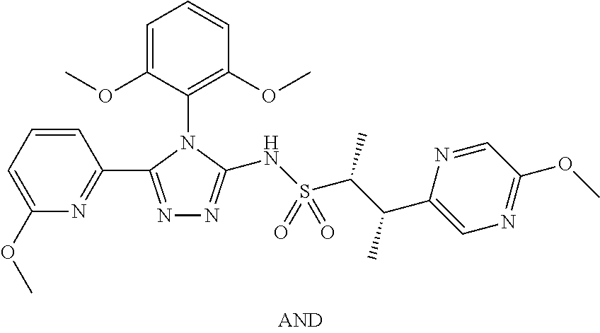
C1=C(OC)C(N2C(C3=NC(OC)=CC=C3)=NN=C2NS(C(C(C2=CN=C(OC)C=N2)C)C)(=O)=O)=C(OC)C=C1
